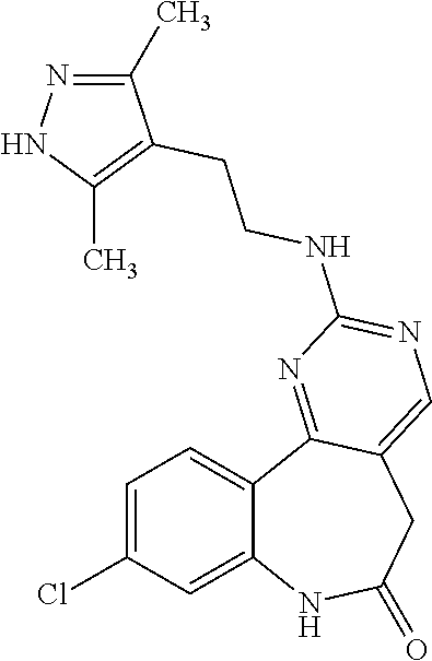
C12=CC(Cl)=CC=C1C1=NC(NCCC3=C(C)NN=C3C)=NC=C1CC(=O)N2
